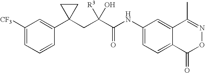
C1([CF3])=CC=CC(C2(CC(C(NC3=CC=C4C(=C3)C(C)=NOC4=O)=O)([R3])O)CC2)=C1
